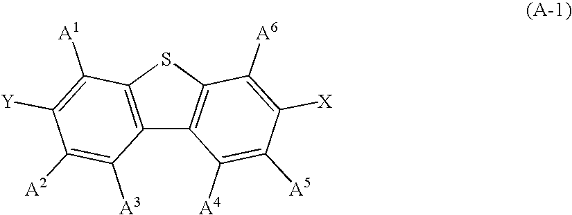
C12=C(SC3=C1C([A4])=C([A5])C([X])=C3[A6])C([A1])=C([Y])C([A2])=C2[A3]
